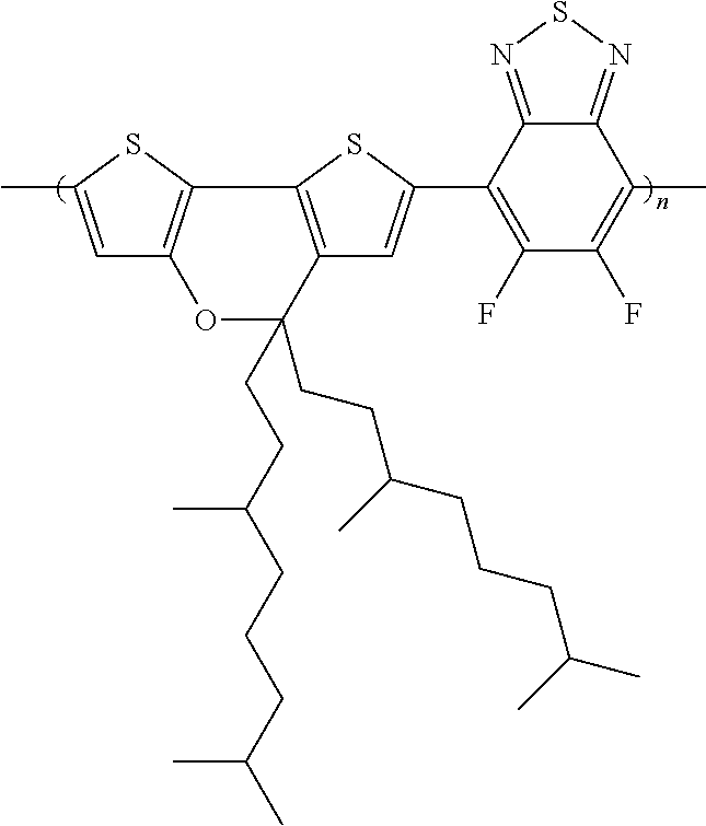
C1(F)=C(C)C2=NSN=C2C(C2=CC3=C(S2)C2=C(C=C(C)S2)OC3(CCC(CCCC(C)C)C)CCC(CCCC(C)C)C)=C1F
